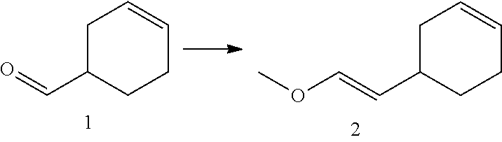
C1(C=O)CCC=CC1.COC=CC1CCC=CC1
